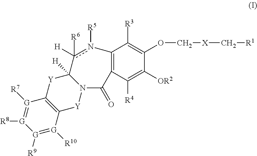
C12=C(C([R4])=C([OR2])C(OC[X]C[R1])=C1[R3])C(=O)N1C([H])([Y]C3=C([Y]1)[G]([R10])=[G]([R9])[G]([R8])=[G]3[R7])c([H])([R6])n2[R5]
